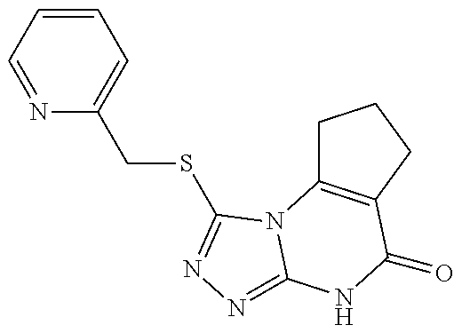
N1=CC=CC=C1CSC1=NN=C2N1C1=C(CCC1)C(=O)N2
